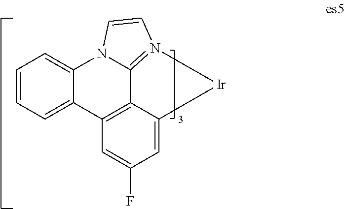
C1=CC=C2C(=C1)N1C3=N(C=C1)[Ir]C1=CC(F)=CC2=C31
